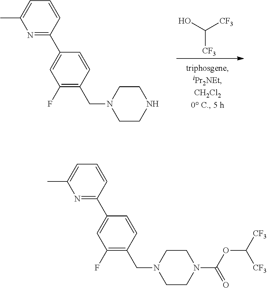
N1=C(C2=CC(F)=C(CN3CCNCC3)C=C2)C=CC=C1C.C([CF3])(O)[CF3].N1=C(C2=CC(F)=C(CN3CCN(C(=O)OC([CF3])[CF3])CC3)C=C2)C=CC=C1C
